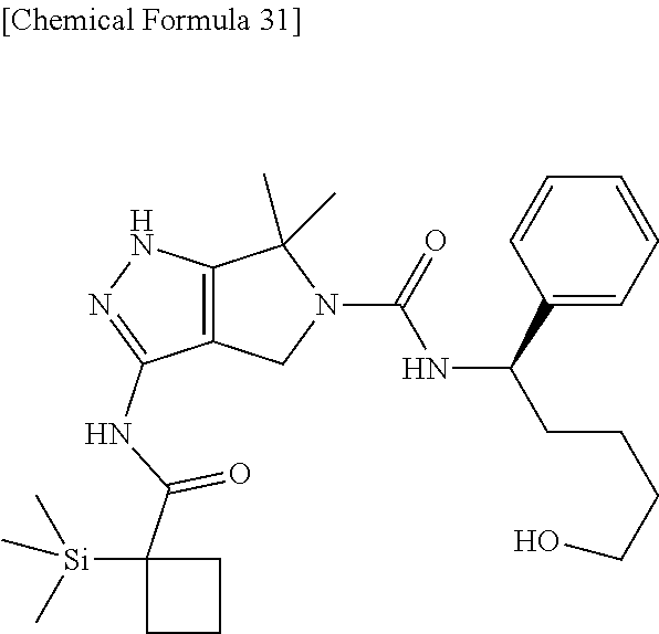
C12=C(CN(C(=O)NC(CCCCO)C3=CC=CC=C3)C1(C)C)C(NC(C1([Si](C)(C)C)CCC1)=O)=NN2
